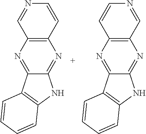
N1=CC2=C(C=C1)N=C1C(=N2)C2=C(N1)C=CC=C2.C1=CC2=C(C=N1)N=C1C(=N2)C2=C(N1)C=CC=C2
